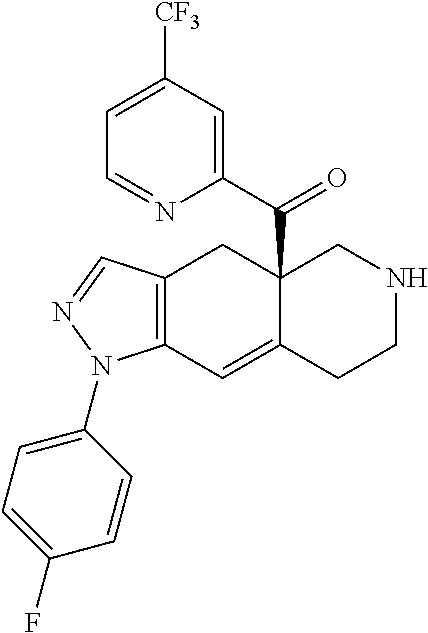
C12(C(C3=CC([CF3])=CC=N3)=O)C(=CC3=C(C1)C=NN3C1=CC=C(F)C=C1)CCNC2
